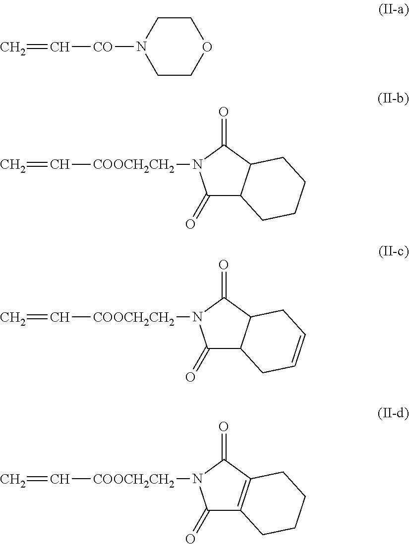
C=C[CO]N1CCOCC1.C=C[COOCH2CH2]N1C(=O)C2C(C1=O)CCCC2.C=C[COOCH2CH2]N1C(=O)C2C(C1=O)CC=CC2.C=C[COOCH2CH2]N1C(=O)C2=C(C1=O)CCCC2
